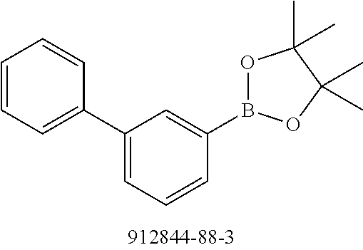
C1=CC=C(C2=CC=CC(B3OC(C)(C)C(C)(C)O3)=C2)C=C1
